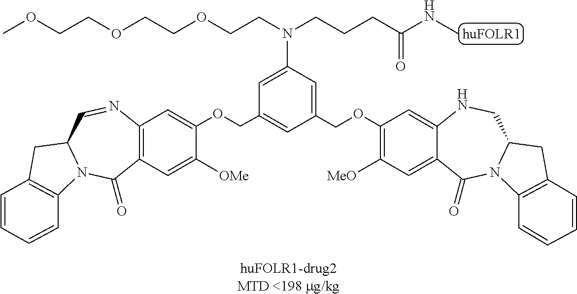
C12=C(C=C([OMe])C(OCC3=CC(COC4=C([MeO])C=C5C(=C4)NCC4N(C5=O)C5=C(C4)C=CC=C5)=CC(N(CCOCCOCCOC)CCCC(NC)=O)=C3)=C1)C(=O)N1C(C=N2)CC2=C1C=CC=C2
